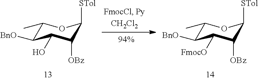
C1(C)C([BnO])C(O)C([OBz])C([STol])O1.C1(C)C([BnO])C([FmocO])C([OBz])C([STol])O1
